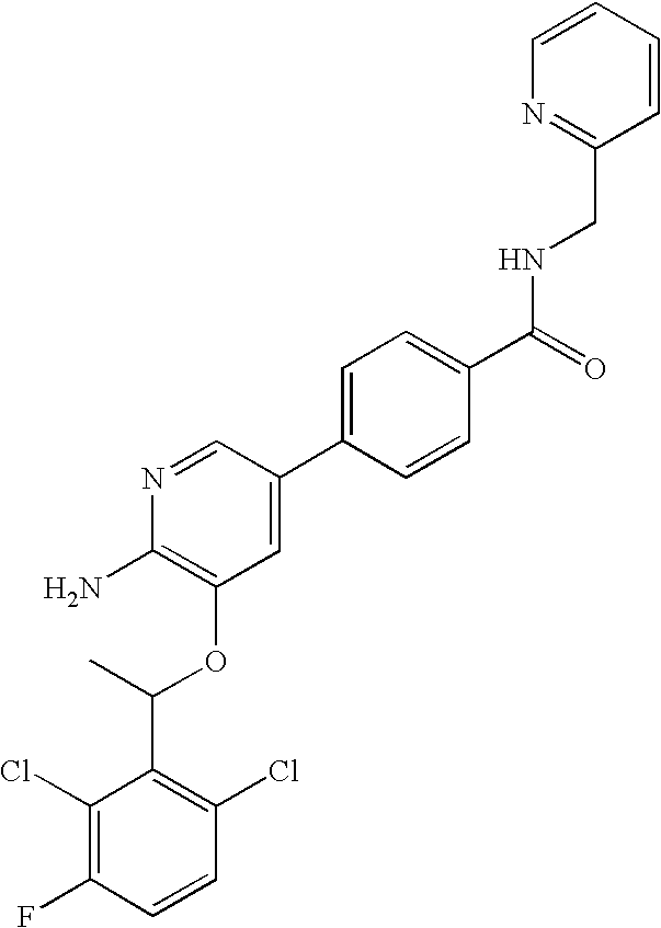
C1(Cl)=C(F)C=CC(Cl)=C1C(C)OC1=C(N)N=CC(C2=CC=C(C(=O)NCC3=NC=CC=C3)C=C2)=C1
